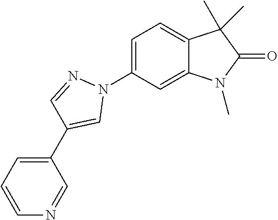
C1=C(N2N=CC(C3=CC=CN=C3)=C2)C=C2C(=C1)C(C)(C)C(=O)N2C
